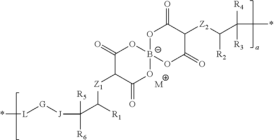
C1(=O)C([Z1]C(C([J][G][L]*)([R6])[R5])[R1])C(=O)O[B-]2(O1)OC(=O)C([Z2]C(C([R4])([R3])*)[R2])C(=O)O2.[M]
